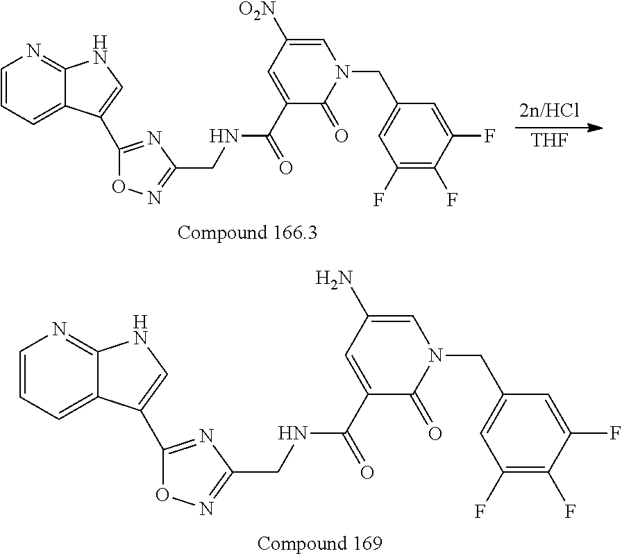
C1=CC=C2C(=N1)NC=C2C1=NC(CNC(C2=CC(N)=CN(CC3=CC(F)=C(F)C(F)=C3)C2=O)=O)=NO1.[THF].C1=CC=C2C(=N1)NC=C2C1=NC(CNC(C2=CC([O2N])=CN(CC3=CC(F)=C(F)C(F)=C3)C2=O)=O)=NO1
